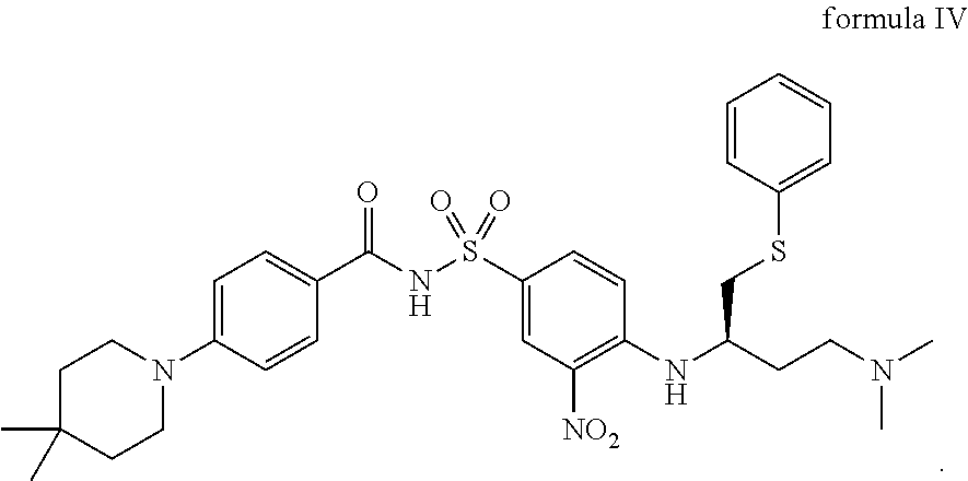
C1C(C)(C)CCN(C2=CC=C(C(NS(C3=CC([NO2])=C(NC(CCN(C)C)CSC4=CC=CC=C4)C=C3)(=O)=O)=O)C=C2)C1
